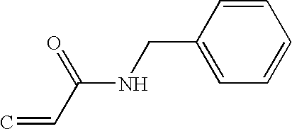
C(NCC1=CC=CC=C1)(C=C)=O
